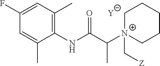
[Y].C1=C(C)C(NC(C([N+]2(C[Z])CCCCC2)C)=O)=C(C)C=C1F
